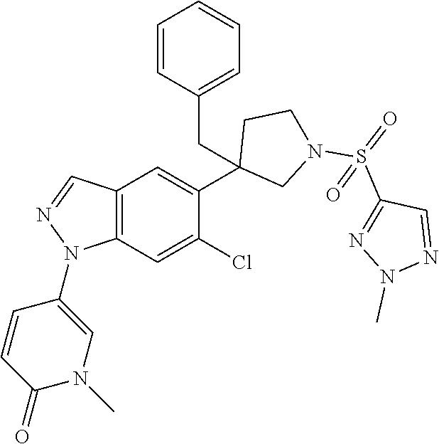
C1(C2=CC3=C(C=C2Cl)N(C2=CN(C)C(=O)C=C2)N=C3)(CC2=CC=CC=C2)CN(S(=O)(C2=NN(C)N=C2)=O)CC1
